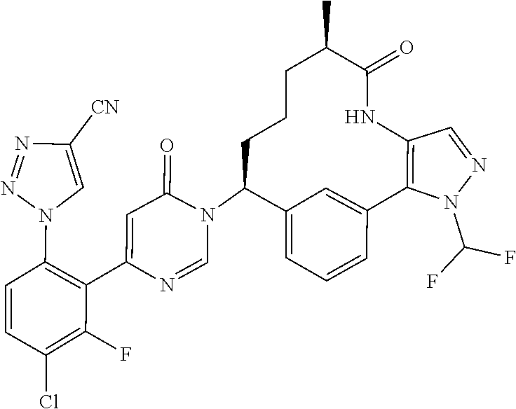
C1=NC(C2=C(N3C=C([CN])N=N3)C=CC(Cl)=C2F)=CC(=O)N1C1C2=CC=CC(=C2)C2=C(NC(=O)C(C)CCC1)C=NN2C(F)F
